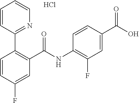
C1=CC(F)=CC(C(NC2=C(F)C=C(C(O)=O)C=C2)=O)=C1C1=NC=CC=C1.Cl
